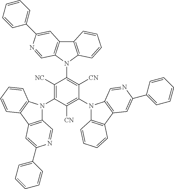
C12=C(N(C3=C([CN])C(N4C5=C(C6=C4C=NC(C4=CC=CC=C4)=C6)C=CC=C5)=C([CN])C(N4C5=C(C6=C4C=CC=C6)C=C(C4=CC=CC=C4)N=C5)=C3[NC])C3=C1C=C(C1=CC=CC=C1)N=C3)C=CC=C2
